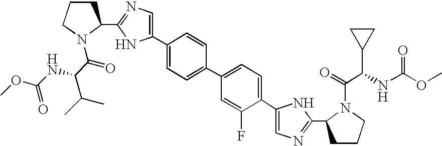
C1CCN(C(=O)C(NC(OC)=O)C(C)C)C1C1=NC=C(C2=CC=C(C3=CC=C(C4=CN=C(C5CCCN5C(C(NC(OC)=O)C5CC5)=O)N4)C(F)=C3)C=C2)N1
